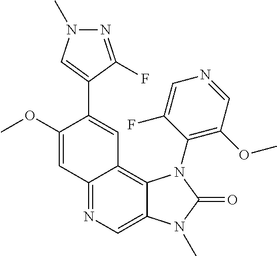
C12=NC=C3C(=C1C=C(C1=CN(C)N=C1F)C(OC)=C2)N(C1=C(OC)C=NC=C1F)C(=O)N3C
